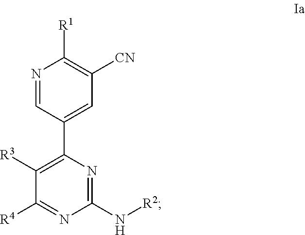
N1=CC(C2=C([R3])C([R4])=NC(N[R2])=N2)=CC([CN])=C1[R1]
